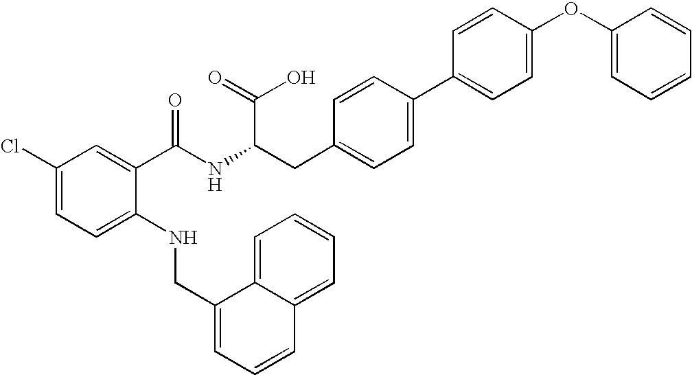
C1(Cl)=CC=C(NCC2=CC=CC3=CC=CC=C23)C(C(NC(CC2=CC=C(C3=CC=C(OC4=CC=CC=C4)C=C3)C=C2)C(=O)O)=O)=C1
